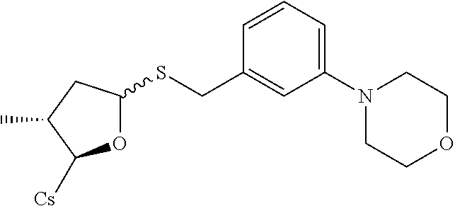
O1C(SCC2=CC(N3CCOCC3)=CC=C2)CC(C)C1[Cs]
